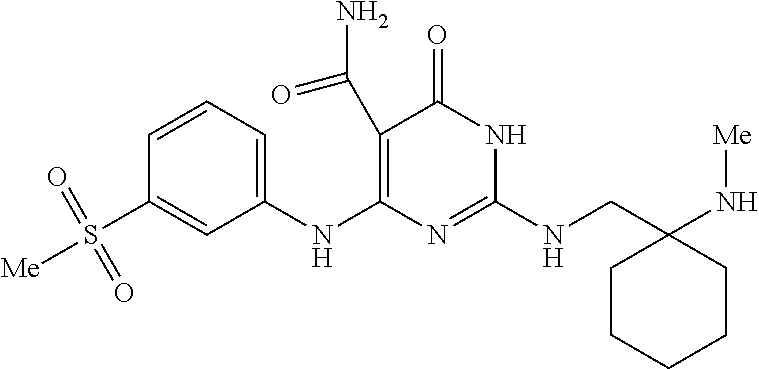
C1(C(N)=O)=C(NC2=CC=CC(S([Me])(=O)=O)=C2)N=C(NCC2(N[Me])CCCCC2)NC1=O
